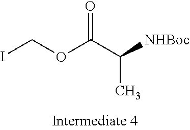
O=C(C([NHBoc])C)OCI
